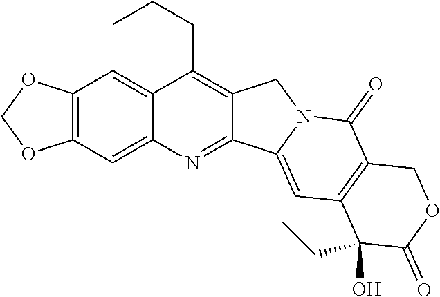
O1COC2=C1C=C1C(CCC)=C3C(=NC1=C2)C1=CC2=C(C(=O)N1C3)COC(=O)C2(CC)O
